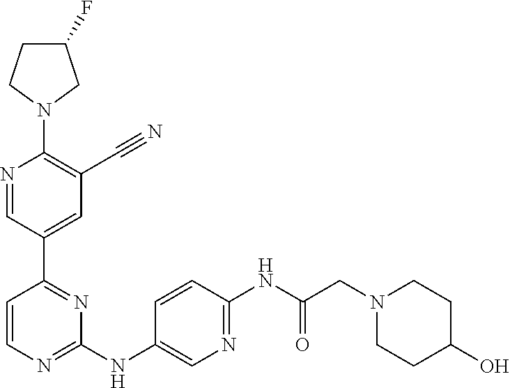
C1(F)CCN(C2=C(C#N)C=C(C3=NC(NC4=CN=C(NC(CN5CCC(O)CC5)=O)C=C4)=NC=C3)C=N2)C1
